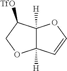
C12([H])C([H])(C([TfO])CO1)OC=C2
